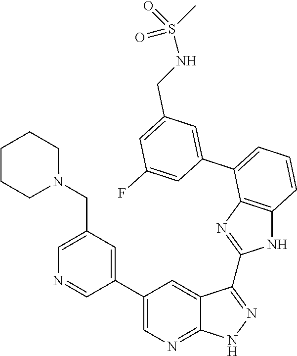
C1=C(CN2CCCCC2)C=C(C2=CN=C3C(=C2)C(C2=NC4=C(N2)C=CC=C4C2=CC(CNS(=O)(C)=O)=CC(F)=C2)=NN3)C=N1
